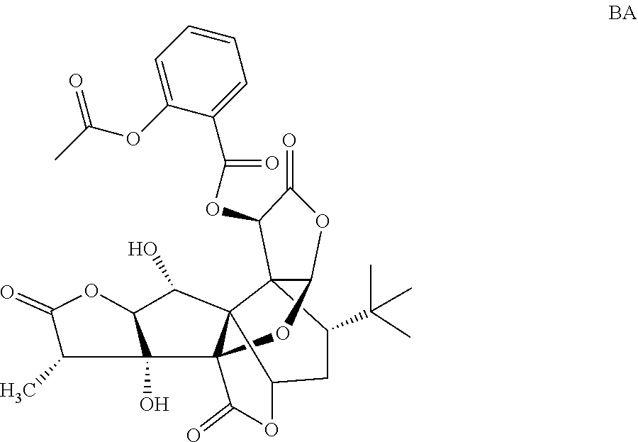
C1(C)C2(O)C(OC1=O)C(O)C13C24C(=O)OC1CC(C(C)(C)C)C31C(O4)OC(=O)C1OC(C1=CC=CC=C1OC(=O)C)=O
